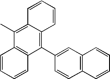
C1(C2=CC3=C(C=C2)C=CC=C3)=C2C(=C(C)C3=C1C=CC=C3)C=CC=C2
